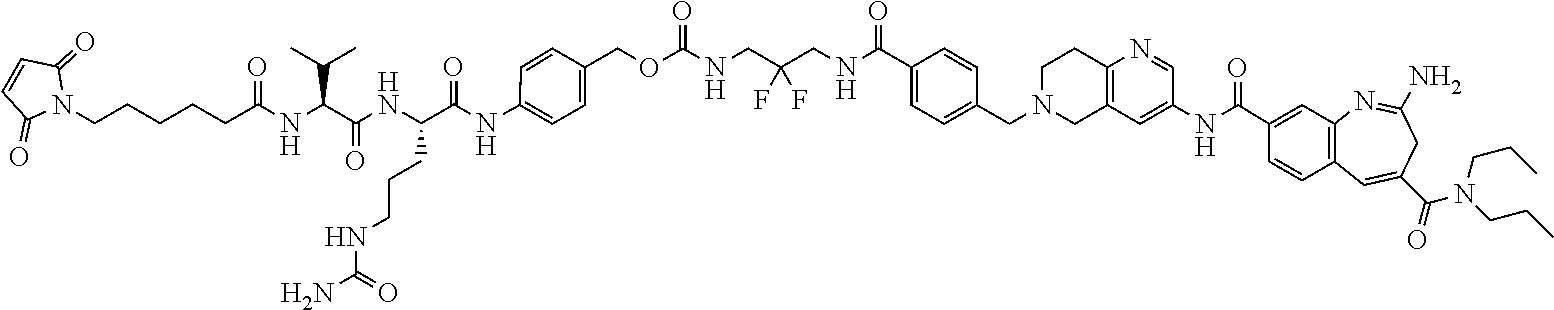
N1=CC(NC(C2=CC3=C(C=C2)C=C(C(=O)N(CCC)CCC)CC(N)=N3)=O)=CC2=C1CCN(CC1=CC=C(C(NCC(CNC(OCC3=CC=C(NC(C(NC(C(NC(CCCCCN4C(=O)C=CC4=O)=O)C(C)C)=O)CCCNC(N)=O)=O)C=C3)=O)(F)F)=O)C=C1)C2
